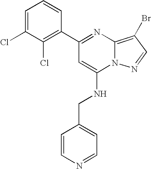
C1(C2=NC3=C(Br)C=NN3C(NCC3=CC=NC=C3)=C2)=C(Cl)C(Cl)=CC=C1
